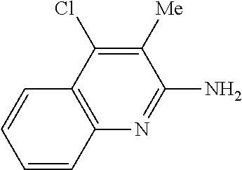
C1([Me])=C(Cl)C2=C(N=C1N)C=CC=C2
